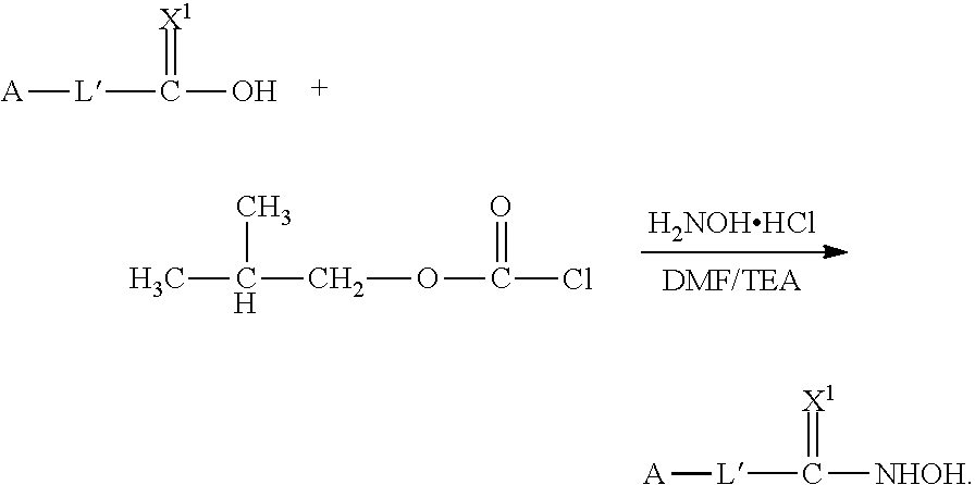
[L](C(O)=[X1])[A].[H2NOHHCl].C(OC(Cl)=O)C(C)C.[L](C([NHOH])=[X1])[A]
